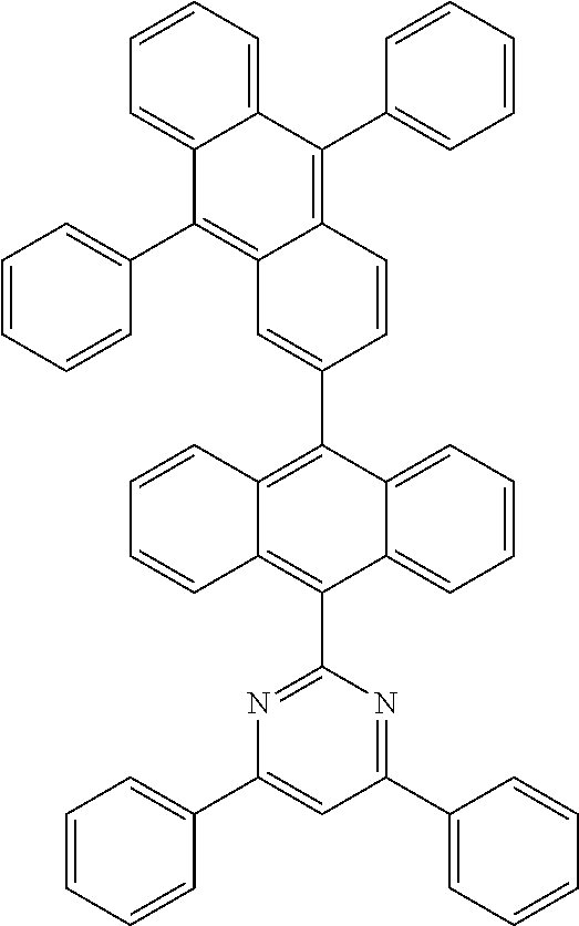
C1=C2C(=CC=C1)C(C1=CC=CC=C1)=C1C(=C2C2=CC=CC=C2)C=C(C2=C3C(=C(C4=NC(C5=CC=CC=C5)=CC(C5=CC=CC=C5)=N4)C4=CC=CC=C42)C=CC=C3)C=C1
